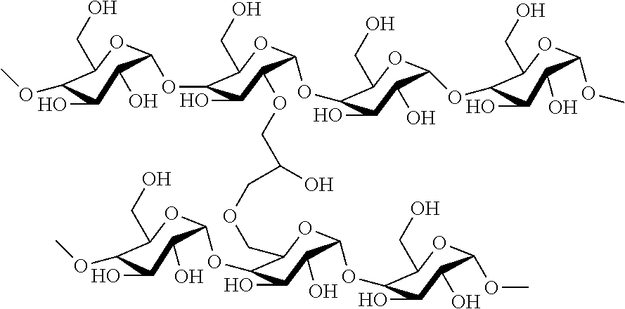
C1(OC)C(CO)OC(OC2C(CO)OC(OC3C(CO)OC(OC4C(CO)OC(OC)C(O)C4O)C(O)C3O)C(OCC(O)COCC3OC(OC4C(CO)OC(OC)C(O)C4O)C(O)C(O)C3OC3C(O)C(O)C(OC)C(CO)O3)C2O)C(O)C1O
